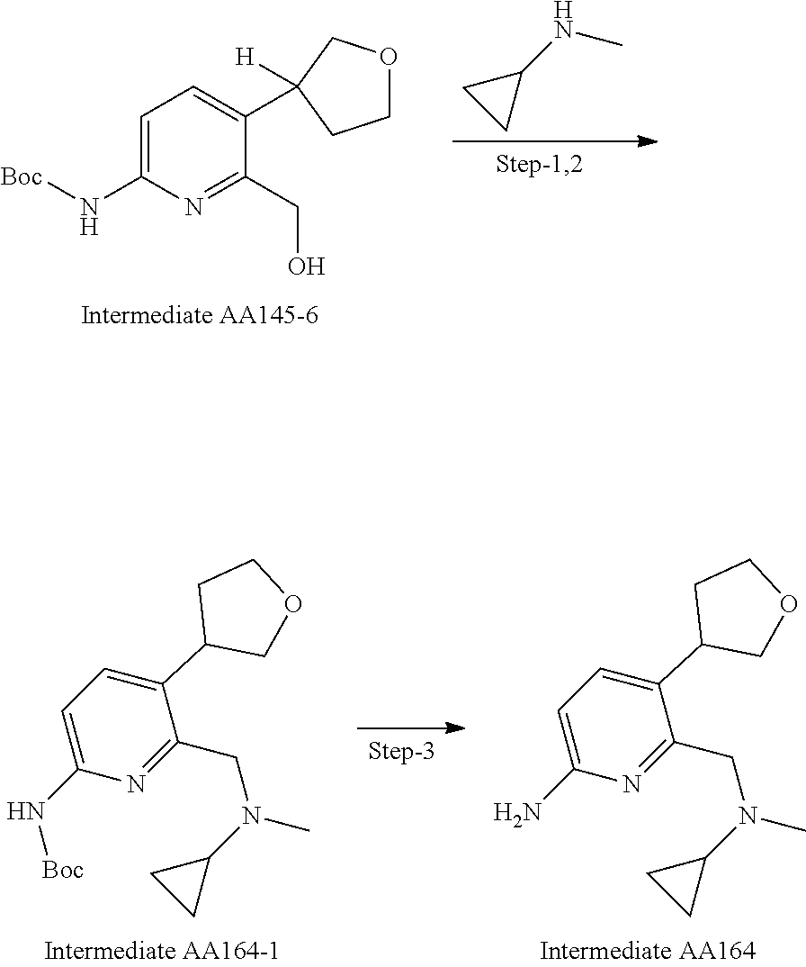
C1=C(N[Boc])N=C(CO)C(C2([H])COCC2)=C1.C1(NC)CC1.C1=C(N[Boc])N=C(CN(C2CC2)C)C(C2COCC2)=C1.C1=C(N)N=C(CN(C2CC2)C)C(C2COCC2)=C1
